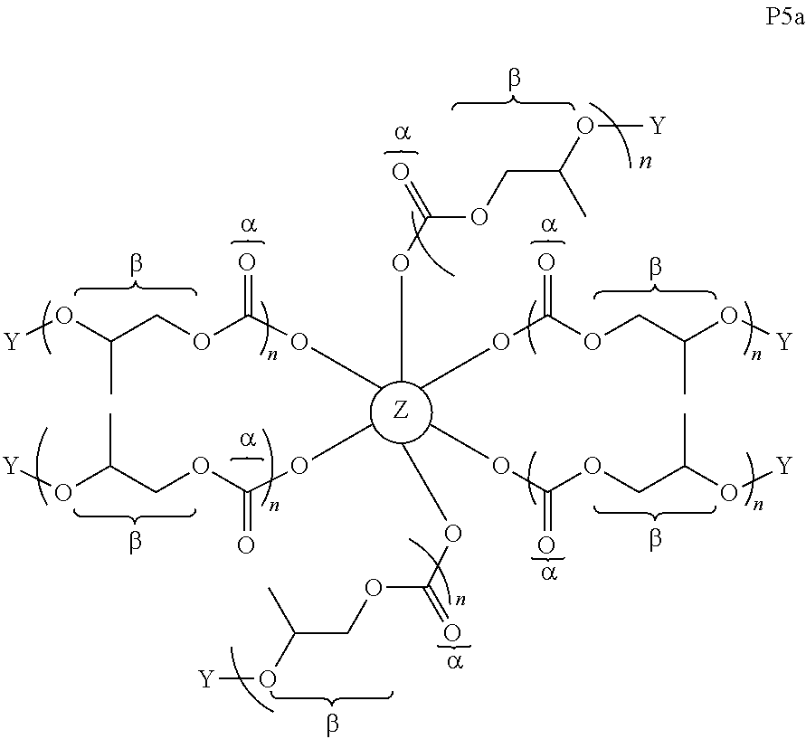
[Z].COC(=O)OCC(O[Y])C.COC(=O)OCC(O[Y])C.COC(=O)OCC(O[Y])C.COC(=O)OCC(O[Y])C.COC(=O)OCC(O[Y])C.COC(=O)OCC(O[Y])C
